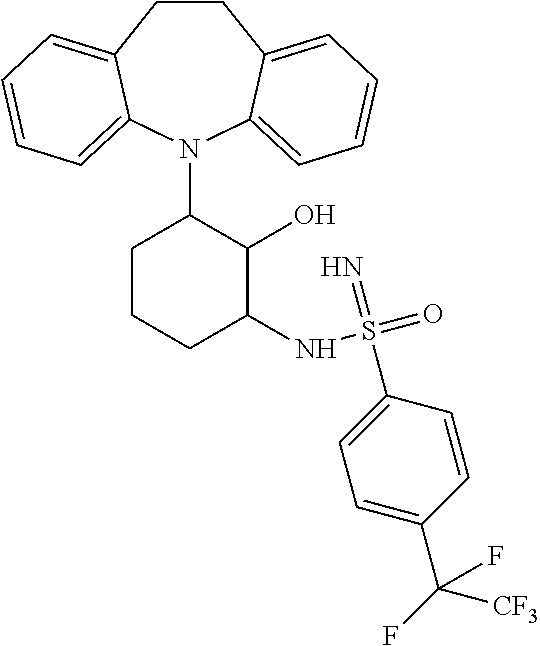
C1CC2=CC=CC=C2N(C2CCCC(NS(=O)(=N)C3=CC=C(C(F)([CF3])F)C=C3)C2O)C2=CC=CC=C12
